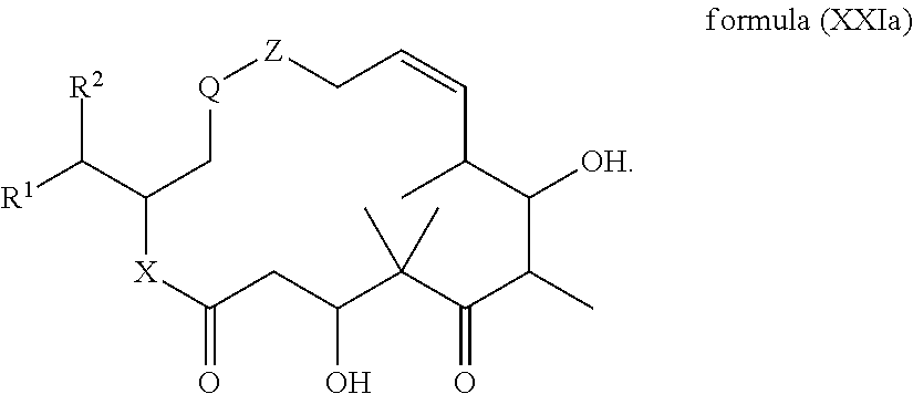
[R2]C(C1C[Q][Z]CC=CC(C)C([OH])C(C)C(=O)C(C)(C)C(O)CC(=O)[X]1)[R1]
